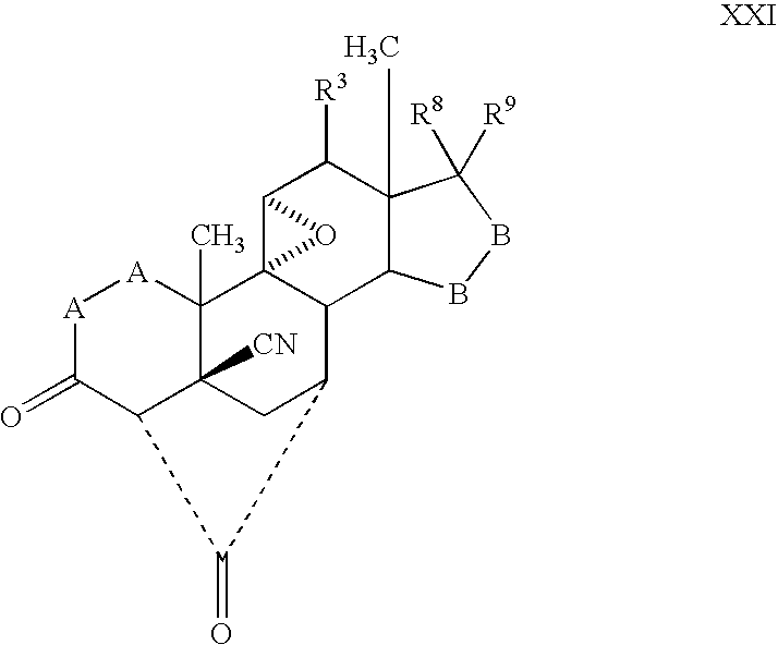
[A]1C(=O)C2C3([CN])C(C)([A]1)C14C(C(C3)C2=O)C2C(C)(C([R3])C1O4)C([R8])([R9])BB2
